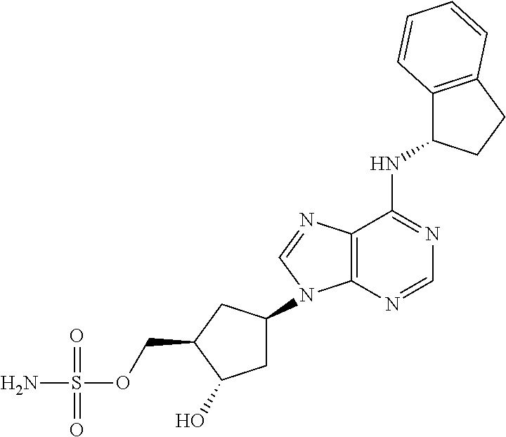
C1C(N2C3=C(C(NC4C5=C(CC4)C=CC=C5)=NC=N3)N=C2)CC(COS(N)(=O)=O)C1O
